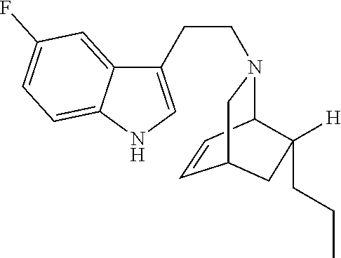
C12=CC(F)=CC=C1NC=C2CCN1C2C=CC(C1)CC2([H])CCC
